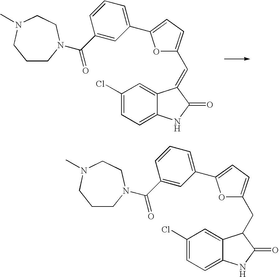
C1(Cl)=CC=C2C(=C1)C(=CC1=CC=C(C3=CC=CC(C(=O)N4CCCN(C)CC4)=C3)O1)C(=O)N2.C1(Cl)=CC=C2C(=C1)C(CC1=CC=C(C3=CC=CC(C(=O)N4CCCN(C)CC4)=C3)O1)C(=O)N2
